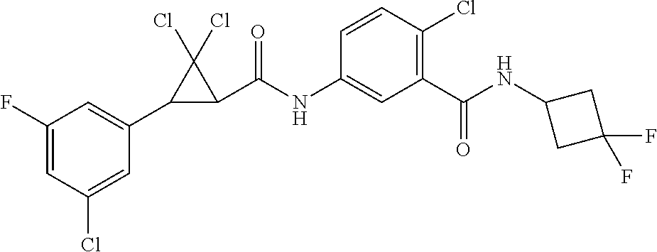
C1(F)=CC(Cl)=CC(C2C(C(NC3=CC(C(=O)NC4CC(F)(F)C4)=C(Cl)C=C3)=O)C2(Cl)Cl)=C1
